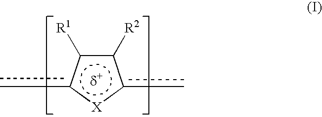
c1([R2])c([R1])c(c)[X]c1c
